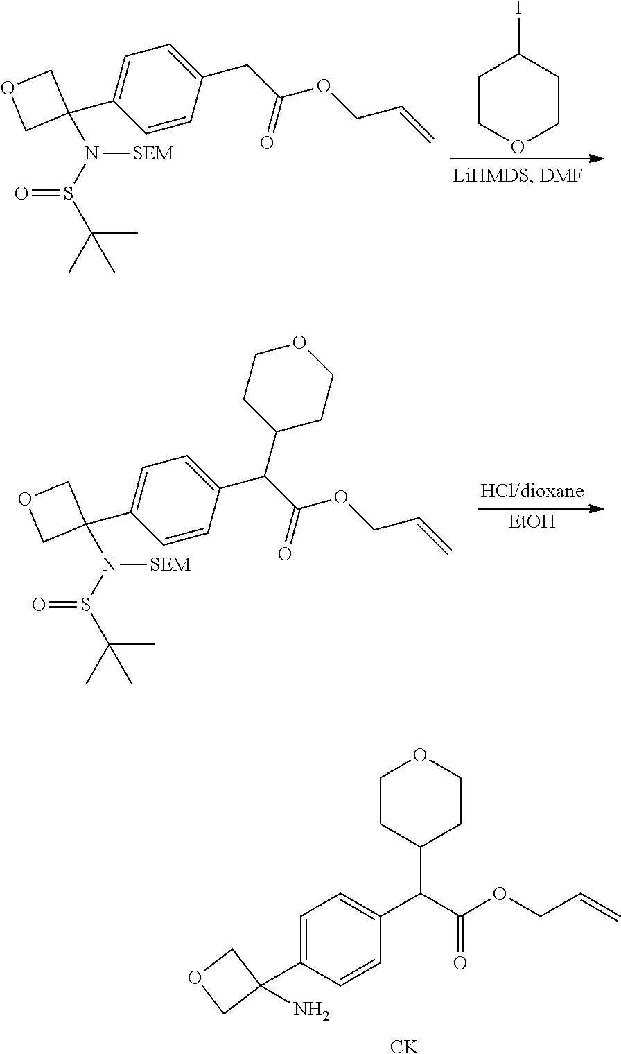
C1=C(C2(N(S(C(C)(C)C)=O)[SEM])COC2)C=CC(CC(OCC=C)=O)=C1.C1COCCC1I.[EtOH].C1=C(C2(N(S(C(C)(C)C)=O)[SEM])COC2)C=CC(C(C(OCC=C)=O)C2CCOCC2)=C1.C1=C(C2(N)COC2)C=CC(C(C(OCC=C)=O)C2CCOCC2)=C1.[CK]
